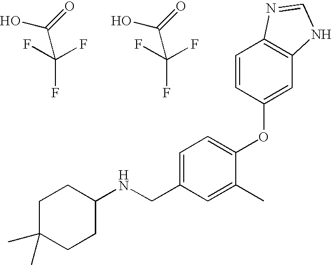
OC(=O)C(F)(F)F.OC(=O)C(F)(F)F.N(CC1=CC=C(OC2=CC3=C(C=C2)N=CN3)C(C)=C1)C1CCC(C)(C)CC1
